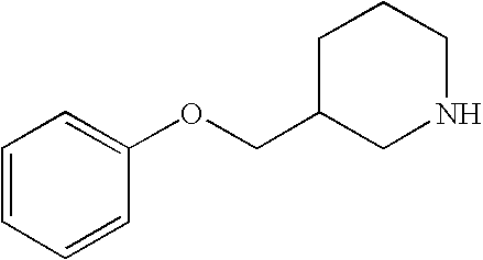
C1=CC=CC(OCC2CNCCC2)=C1
